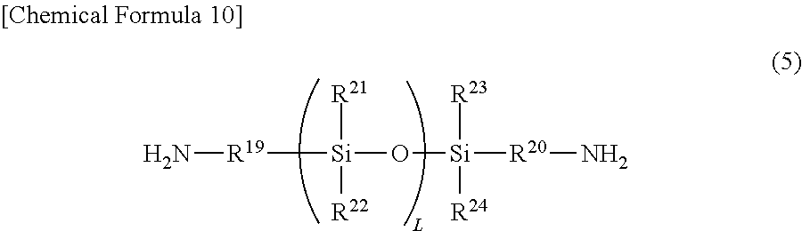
[R21][Si](O[Si]([R23])([R24])[R20]N)([R19]N)[R22]
